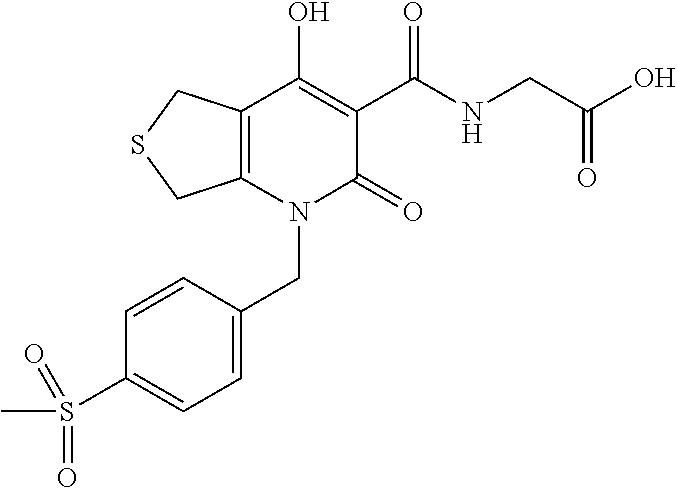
C1=C(CN2C(=O)C(C(NCC(O)=O)=O)=C(O)C3=C2CSC3)C=CC(S(C)(=O)=O)=C1
